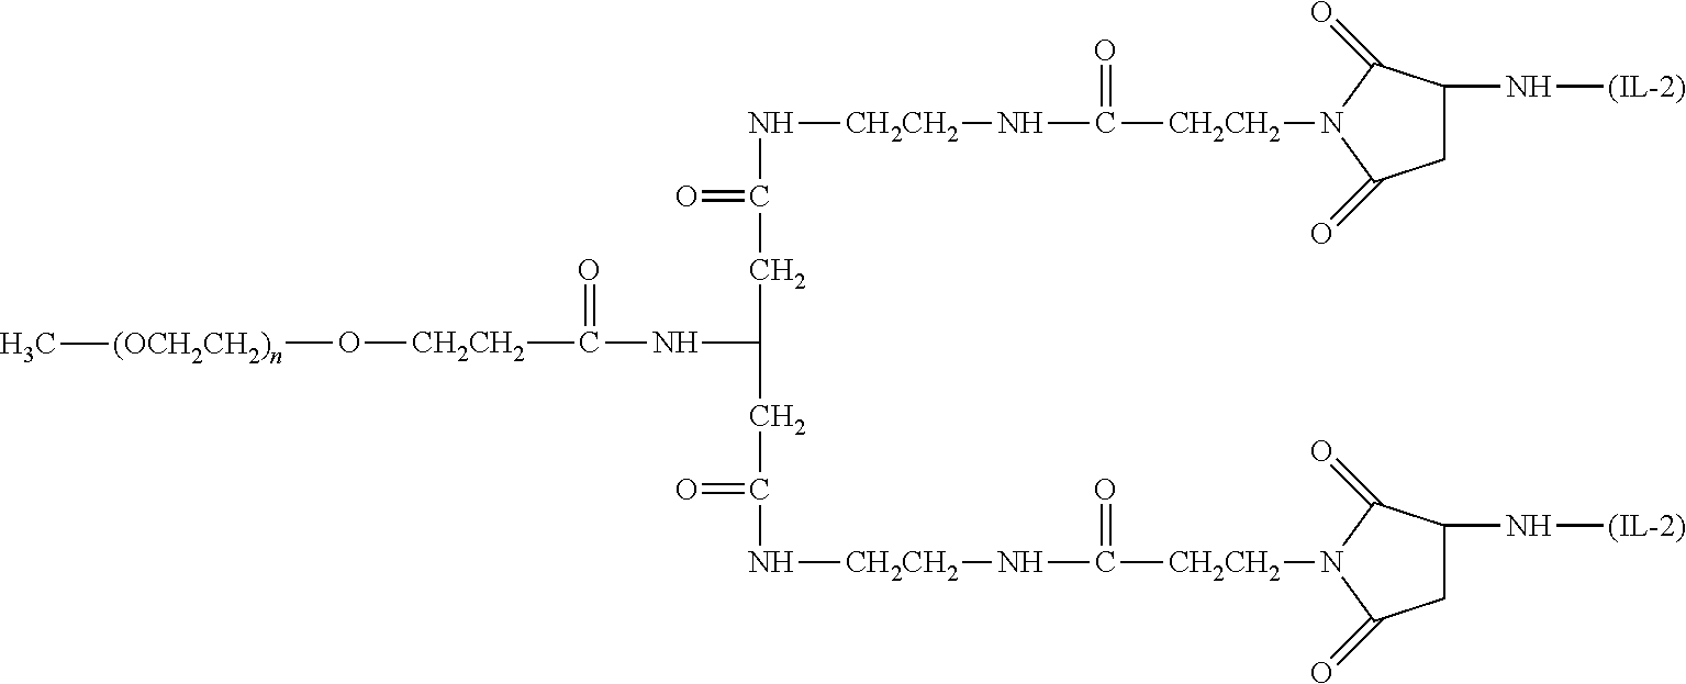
N([CH2CH2]NC(=O)[CH2CH2]N1C(=O)CC(N[(IL-2)])C1=O)C(CC(CC(=O)N[CH2CH2]NC(=O)[CH2CH2]N1C(=O)CC(N[(IL-2)])C1=O)NC([CH2CH2]O[(OCH2CH2)n]C)=O)=O
